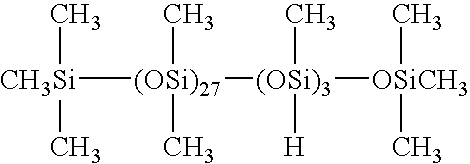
[CH3Si]([(OSi)27]([(OSi)3]([OSiCH3](C)C)(C)[H])(C)C)(C)C
